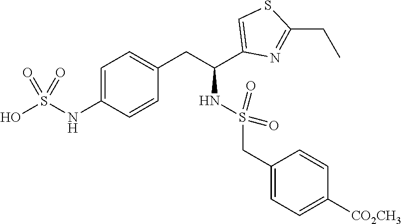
C1=C(NS(O)(=O)=O)C=CC(CC(NS(=O)(=O)CC2=CC=C([CO2CH3])C=C2)C2=CSC(CC)=N2)=C1
